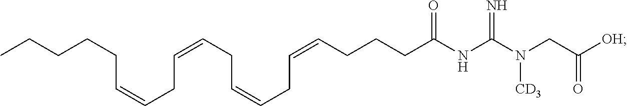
C(CCCC(=O)NC(N(CC([OH])=O)[CD3])=N)=CCC=CCC=CCC=CCCCCC
